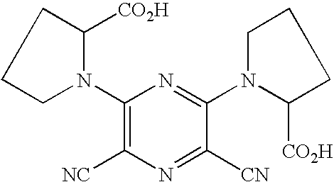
C1(N2CCCC2[CO2H])=C([NC])N=C([CN])C(N2CCCC2[CO2H])=N1
